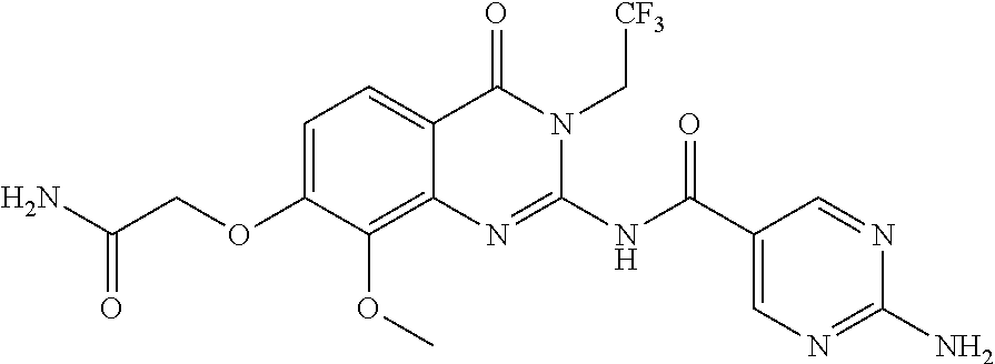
C1=C(OCC(N)=O)C(OC)=C2C(=C1)C(=O)N(C[CF3])C(NC(C1=CN=C(N)N=C1)=O)=N2
